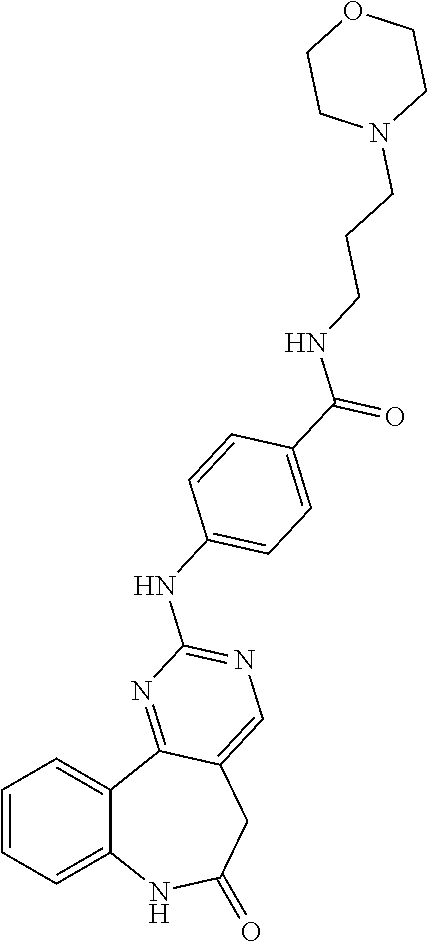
C1=CC=C2C(=C1)C1=NC(NC3=CC=C(C(=O)NCCCN4CCOCC4)C=C3)=NC=C1CC(=O)N2
